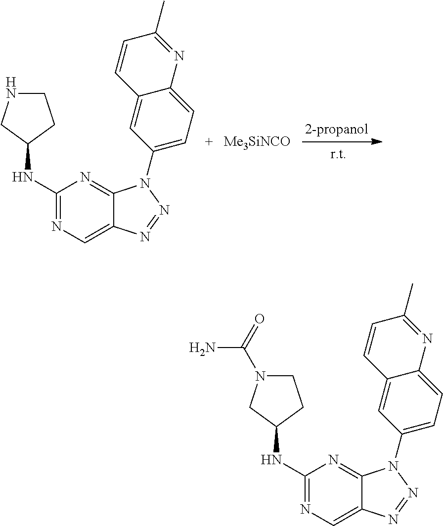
C1(NC2CNCC2)=NC=C2C(=N1)N(C1=CC=C3C(=C1)C=CC(C)=N3)N=N2.[Me3SiNCO].C1(NC2CN(C(=O)N)CC2)=NC=C2C(=N1)N(C1=CC=C3C(=C1)C=CC(C)=N3)N=N2
